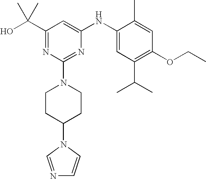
C1(C(O)(C)C)=NC(N2CCC(N3C=NC=C3)CC2)=NC(NC2=CC(C(C)C)=C(OCC)C=C2C)=C1
